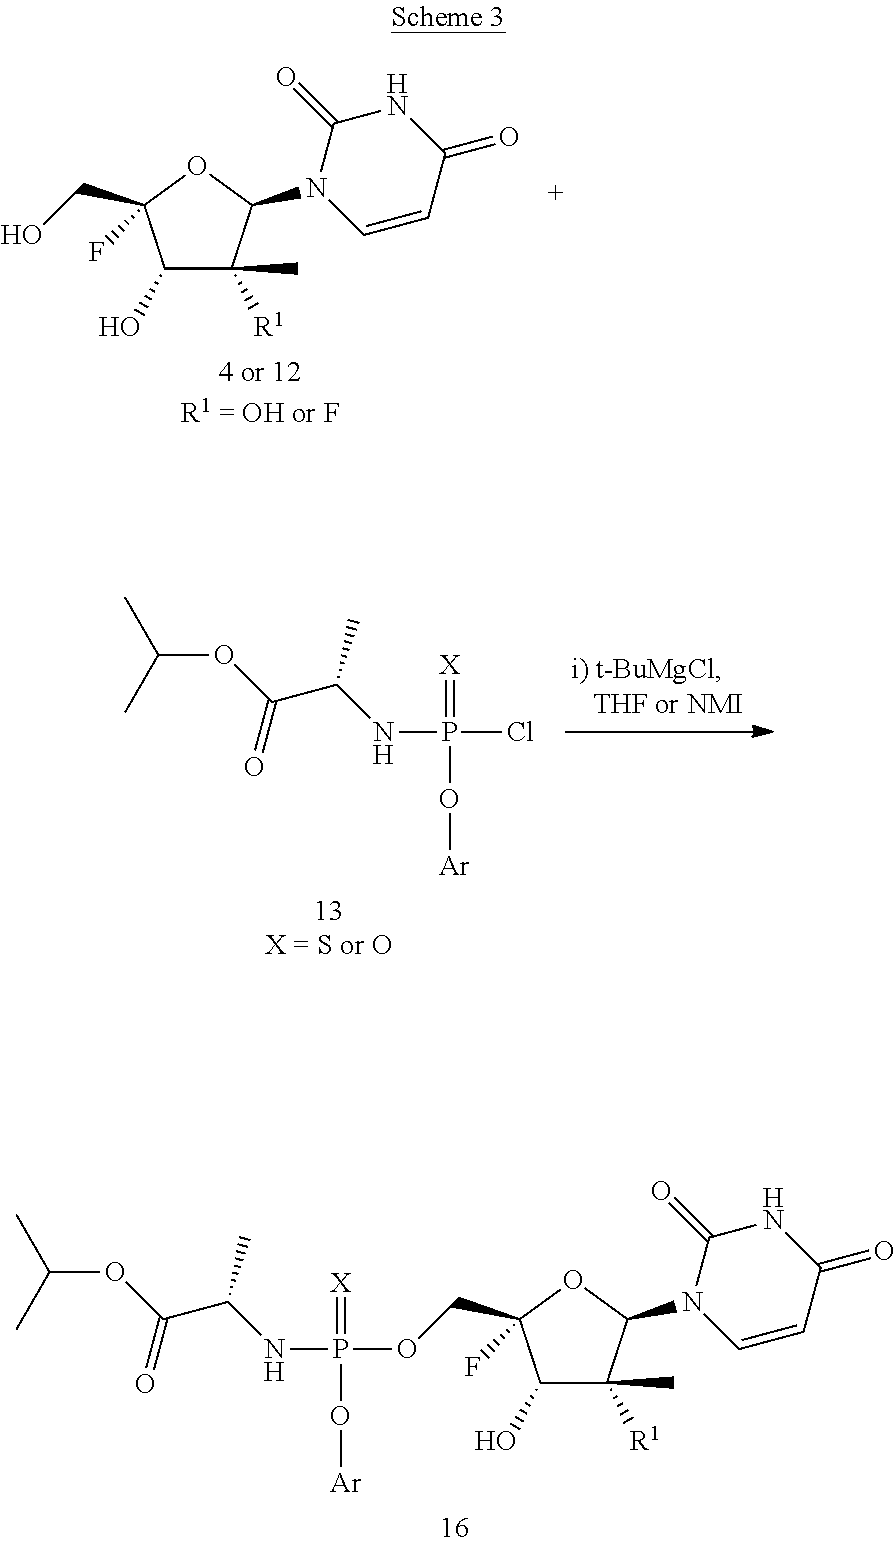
C1(O)C([R1])(C)C(N2C=CC(=O)NC2=O)OC1(CO)F.C(OC(C(NP(Cl)(=[X])O[Ar])C)=O)(C)C.C1(O)C([R1])(C)C(N2C=CC(=O)NC2=O)OC1(COP(NC(C(OC(C)C)=O)C)(=[X])O[Ar])F
